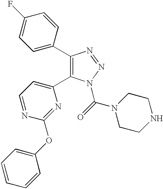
C1(C2=CC=C(F)C=C2)=C(C2=CC=NC(OC3=CC=CC=C3)=N2)N(C(=O)N2CCNCC2)N=N1
